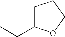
C1C(CC)OCC1
